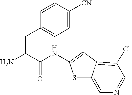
C1=C([CN])C=CC(CC(C(NC2=CC3=C(Cl)C=NC=C3S2)=O)N)=C1
